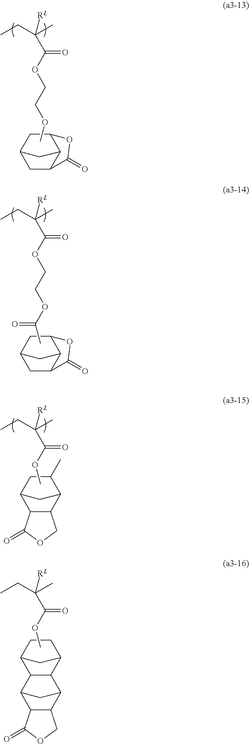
C1C2C3CC1CC3OC2=O.C(OC(=O)C([RL])(CC)C)COC.C1C2C3CC1CC3OC2=O.C(OC(=O)C([RL])(CC)C)COC(=O)C.C12C(C3CC1CC3C)COC2=O.C(=O)(C([RL])(CC)C)OC.C(=O)(C([RL])(CC)C)OC.C12CC(CC1)C1C3C4C(C(C3)C21)COC4=O
